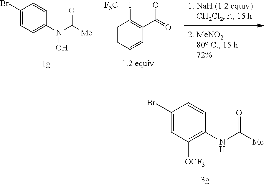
C1=CC=CC2=C1I([F3C])OC2=O.N(C([Me])=O)(O)C1=CC=C(Br)C=C1.C1([OCF3])=C(NC([Me])=O)C=CC(Br)=C1
